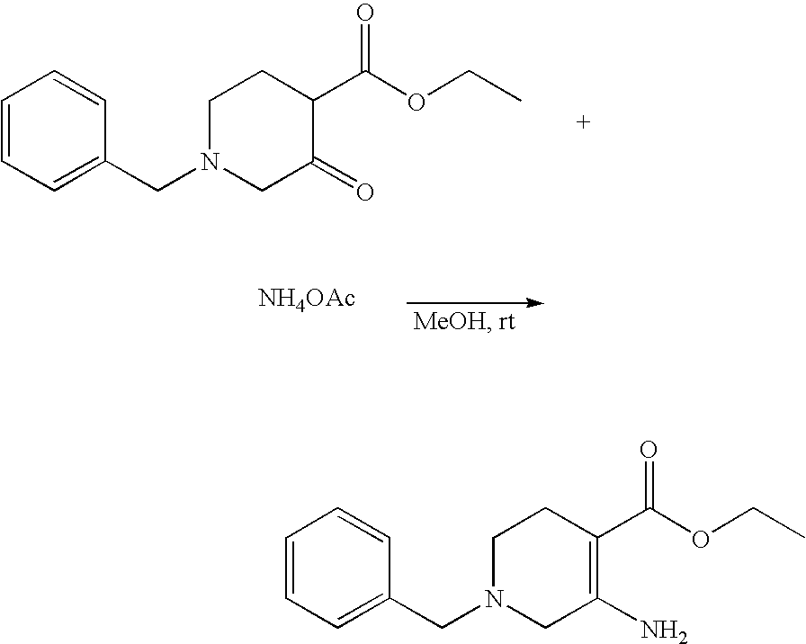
C1=CC=C(CN2CC(=O)C(C(OCC)=O)CC2)C=C1.[NH4OAc].C1=CC=C(CN2CC(N)=C(C(OCC)=O)CC2)C=C1
